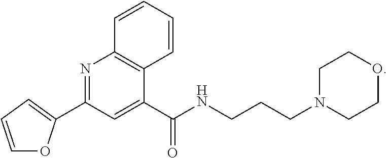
N1=C(C2=CC=CO2)C=C(C(NCCCN2CCOCC2)=O)C2=C1C=CC=C2
